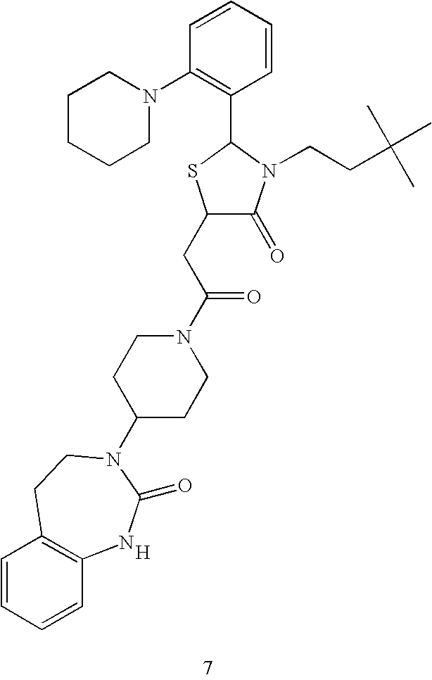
C1(CC(N2CCC(N3C(=O)NC4=C(C=CC=C4)CC3)CC2)=O)C(=O)N(CCC(C)(C)C)C(C2=C(N3CCCCC3)C=CC=C2)S1.[H]
